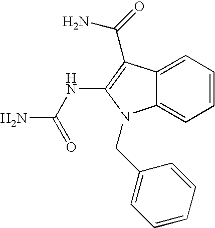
C12=CC=CC=C1N(CC1=CC=CC=C1)C(NC(N)=O)=C2C(N)=O
